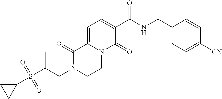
C1=C2N(C(=O)C(C(NCC3=CC=C([CN])C=C3)=O)=C1)CCN(CC(S(C1CC1)(=O)=O)C)C2=O
